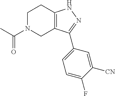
C1N(C(C)=O)CC2=C(C1)NN=C2C1=CC=C(F)C([CN])=C1
